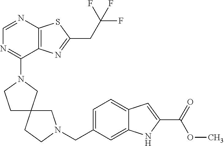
N1(C2=NC=NC3=C2N=C(CC(F)(F)F)S3)CC2(CC1)CN(CC1=CC=C3C(=C1)NC(C(OC)=O)=C3)CC2
